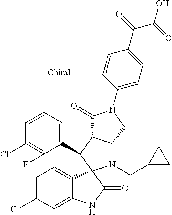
C1(C2C3C(N(CC4CC4)C24C2=CC=C(Cl)C=C2NC4=O)CN(C2=CC=C(C(=O)C(=O)O)C=C2)C3=O)=CC=CC(Cl)=C1F
